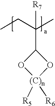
CC(CC)([R7])C1O[(C)n]([R5])([R6])O1
